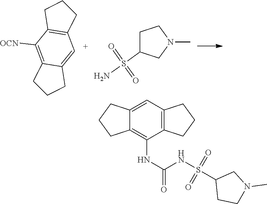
C12=C([OCN])C3=C(C=C1CCC2)CCC3.C1C(S(N)(=O)=O)CN(C)C1.C12=CC3=C(C(NC(NS(C4CCN(C)C4)(=O)=O)=O)=C1CCC2)CCC3
